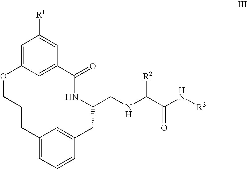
C1=C2C=C(C=C1[R1])C(=O)NC(CNC(C(N[R3])=O)[R2])CC1=CC(=CC=C1)CCCO2
